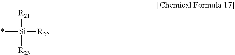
*[Si]([R21])([R22])[R23]
